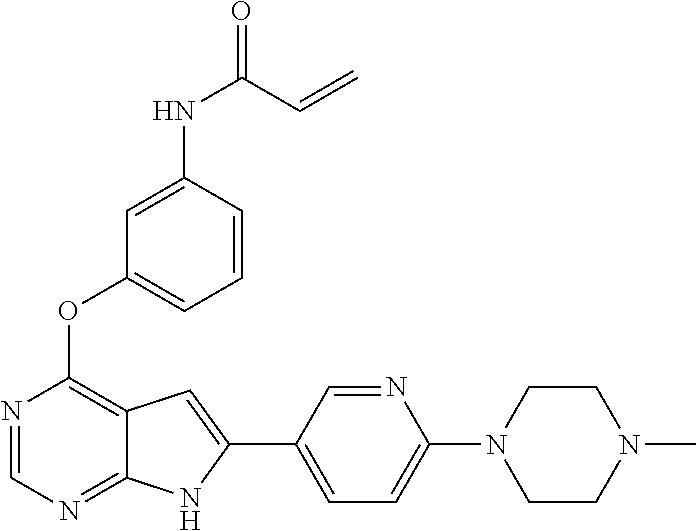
C1CN(C)CCN1C1=CC=C(C2=CC3=C(OC4=CC=CC(NC(C=C)=O)=C4)N=CN=C3N2)C=N1
